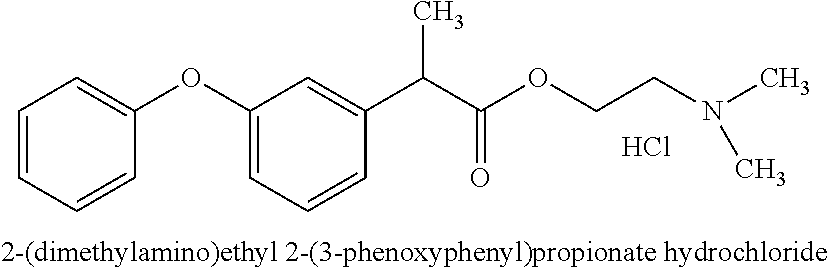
C1=CC=CC(OC2=CC=CC(C(C(OCCN(C)C)=O)C)=C2)=C1.Cl
